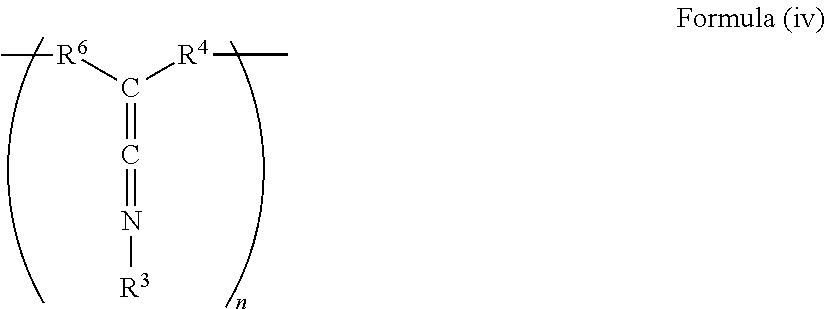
C(=C=N[R3])([R6]C)[R4]C
